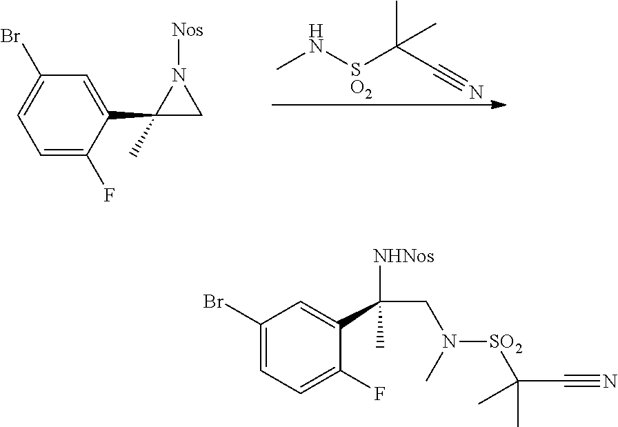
CN[SO2]C(C#N)(C)C.C1=C(F)C(C2(C)CN2[Nos])=CC(Br)=C1.C1(Br)=CC=C(F)C(C(CN([SO2]C(C)(C)C#N)C)([NHNos])C)=C1
